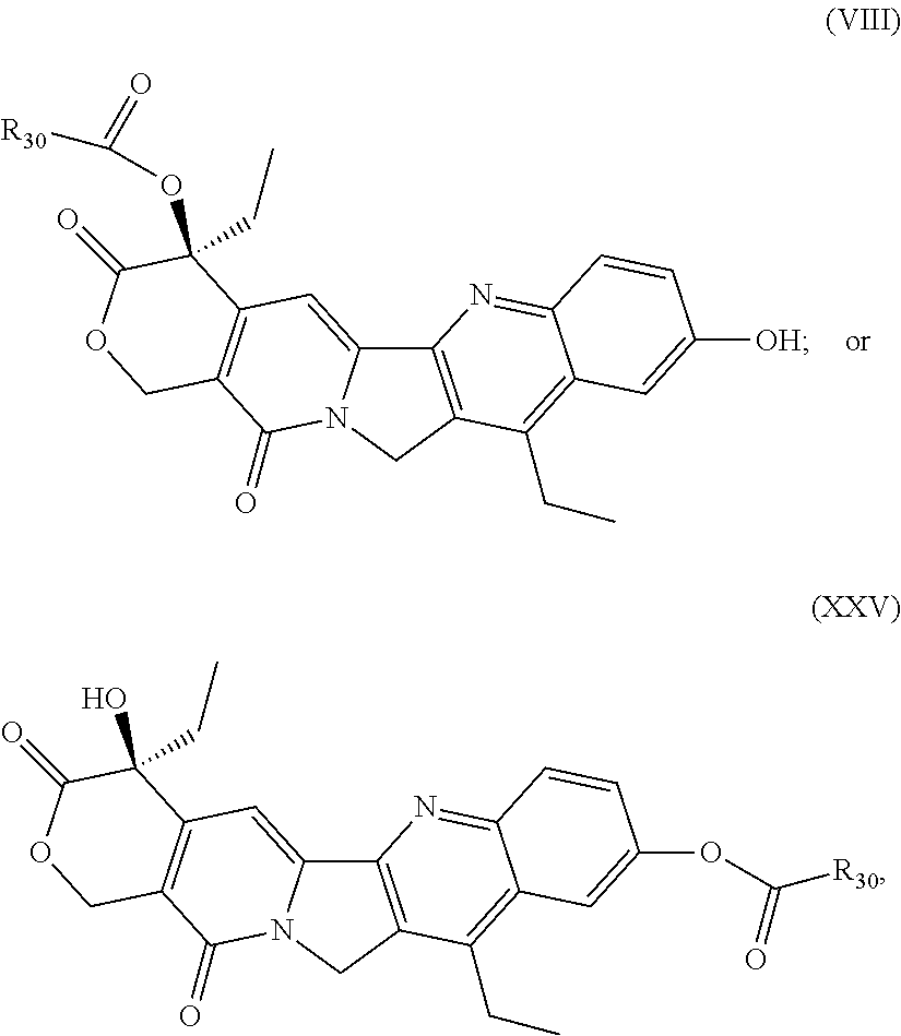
C12=C(CN3C1=CC1=C(C3=O)COC(=O)C1(CC)OC([R30])=O)C(CC)=C1C(=N2)C=CC([OH])=C1.C12=C(CN3C1=CC1=C(C3=O)COC(=O)C1(CC)O)C(CC)=C1C(=N2)C=CC(OC([R30])=O)=C1
